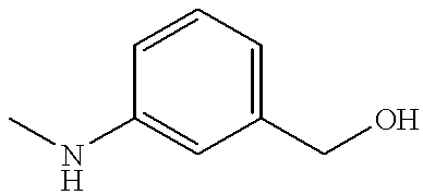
C1(CO)=CC=CC(NC)=C1
